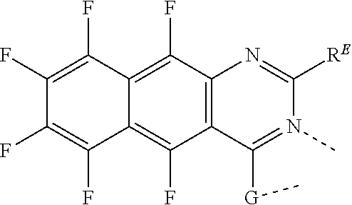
CN1=C([G]C)C2=C(C(F)=C3C(=C2F)C(F)=C(F)C(F)=C3F)N=C1[RE]
